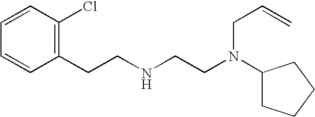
C1=CC(CCNCCN(C2CCCC2)CC=C)=C(Cl)C=C1
